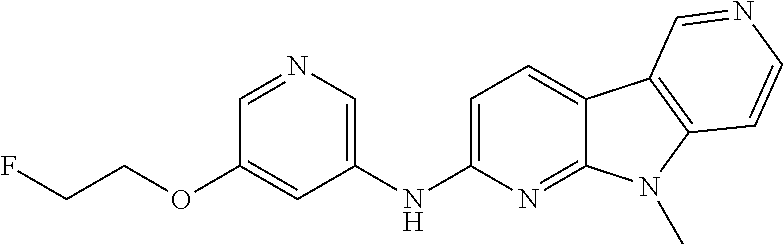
N(C1=CC=C2C(=N1)N(C)C1=C2C=NC=C1)C1=CN=CC(OCCF)=C1
